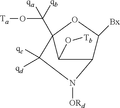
C12C([Bx])OC(C([qb])(O[Ta])[qa])(C1O[Tb])C([qc])([qd])N2[ORd]
